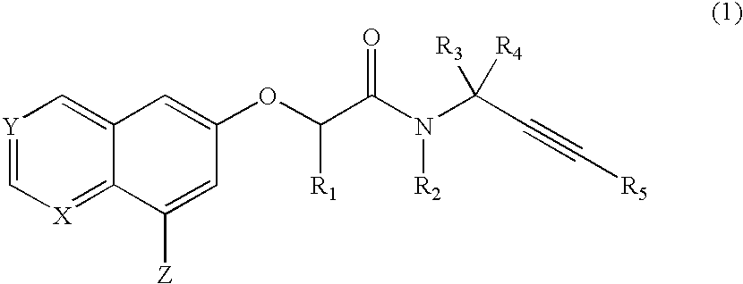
[Y]1=C[X]=C2C(=C1)C=C(OC(C(N(C(C#C[R5])([R3])[R4])[R2])=O)[R1])C=C2[Z]
